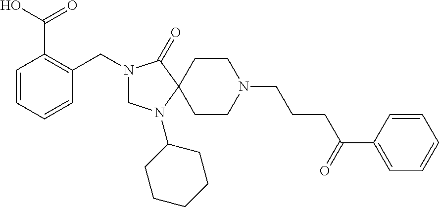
N1(CC2=C(C(O)=O)C=CC=C2)CN(C2CCCCC2)C2(C1=O)CCN(CCCC(C1=CC=CC=C1)=O)CC2
